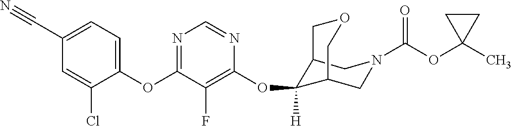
C1=C(C#N)C=C(Cl)C(OC2=NC=NC(OC3([H])C4CN(C(OC5(C)CC5)=O)CC3COC4)=C2F)=C1
